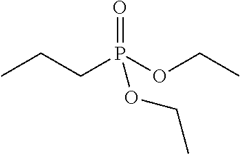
C(CP(OCC)(=O)OCC)C
